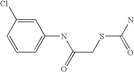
C1=C(NC(CSC(N)=O)=O)C=C(Cl)C=C1
